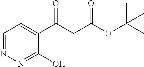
C1=NN=C(O)C(C(CC(OC(C)(C)C)=O)=O)=C1
